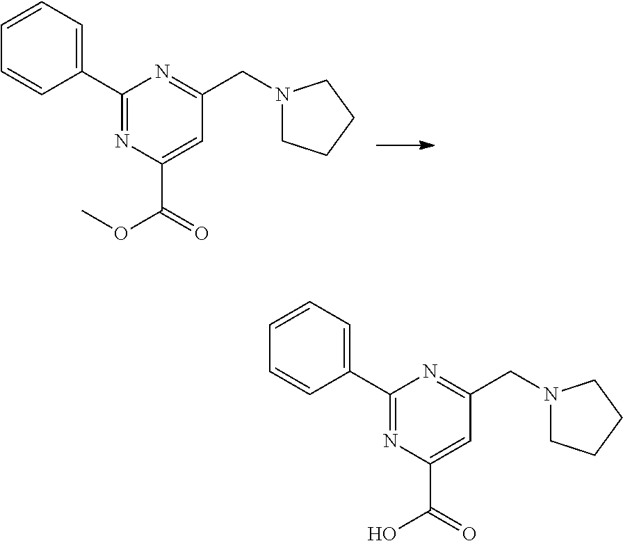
C1(C2=CC=CC=C2)=NC(C(=O)OC)=CC(CN2CCCC2)=N1.C1(C2=CC=CC=C2)=NC(C(=O)O)=CC(CN2CCCC2)=N1
